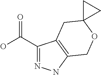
C1(C(=O)O)=NNC2=C1CC1(OC2)CC1
